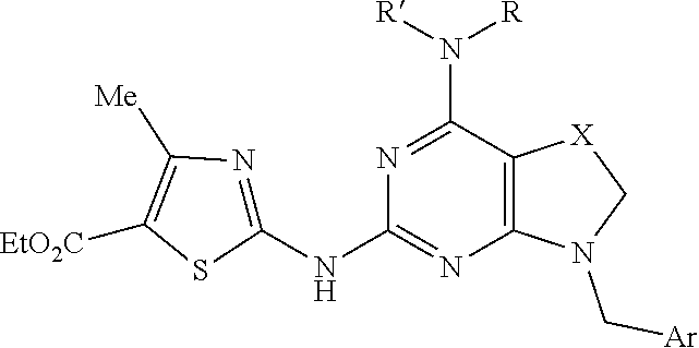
C1(NC2=NC([Me])=C([EtO2C])S2)=NC2=C(C(N([R])[R])=N1)[X]CN2C[Ar]
